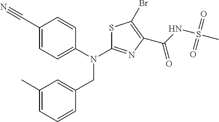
N(C1=NC(C(=O)NS(=O)(C)=O)=C(Br)S1)(CC1=CC(C)=CC=C1)C1=CC=C(C#N)C=C1
